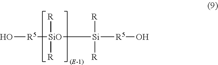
O[R5][SiO]([R])([R])[Si]([R])([R])[R5]O
